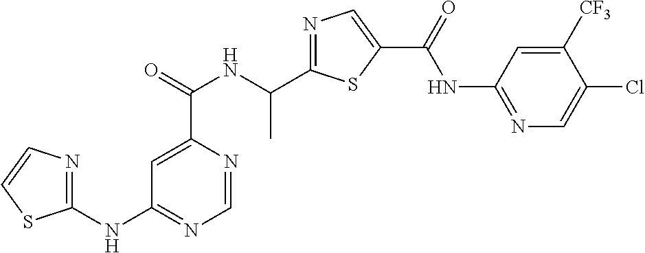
C1=NC(C(=O)NC(C2=NC=C(C(=O)NC3=NC=C(Cl)C([CF3])=C3)S2)C)=CC(NC2=NC=CS2)=N1
